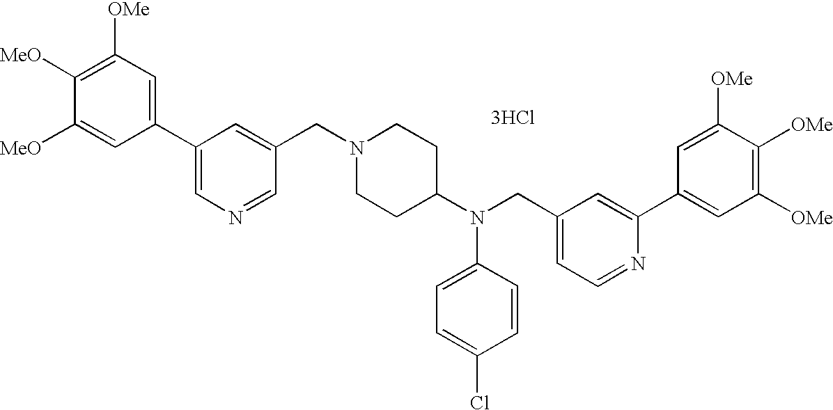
C1([OMe])=C([MeO])C([MeO])=CC(C2=CN=CC(CN3CCC(N(CC4=CC=NC(C5=CC([OMe])=C([OMe])C([OMe])=C5)=C4)C4=CC=C(Cl)C=C4)CC3)=C2)=C1.[3HCl]
